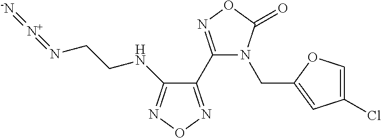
C1(NCCN=[N+]=[-N])=NON=C1C1=NOC(=O)N1CC1=CC(Cl)=CO1
